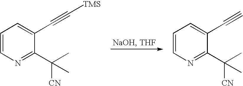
C1=CN=C(C([CN])(C)C)C(C#C[TMS])=C1.C1=CN=C(C([CN])(C)C)C(C#C)=C1
